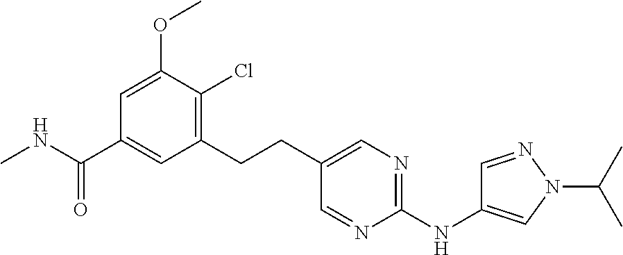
C1=C(OC)C(Cl)=C(CCC2=CN=C(NC3=CN(C(C)C)N=C3)N=C2)C=C1C(NC)=O
